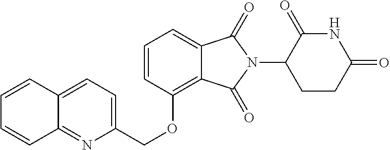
C1=C2C(=NC(COC3=C4C(=CC=C3)C(=O)N(C3CCC(=O)NC3=O)C4=O)=C1)C=CC=C2
